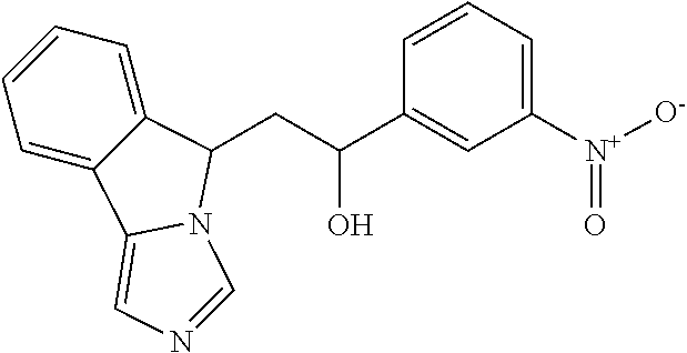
C1=CC=C2C(=C1)C1=CN=CN1C2CC(C1=CC([N+]([O-])=O)=CC=C1)O
